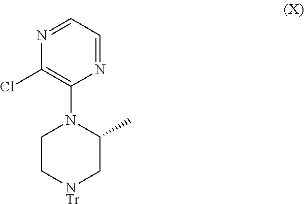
N1=CC=NC(N2CC[NTr]CC2C)=C1Cl
